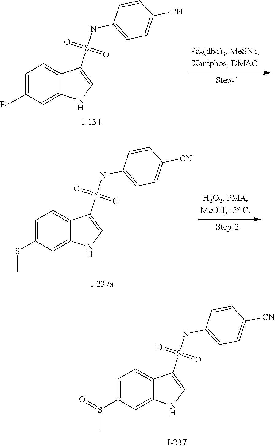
C1=C(Br)C=C2C(=C1)C(S(NC1=CC=C([CN])C=C1)(=O)=O)=CN2.C1=C(SC)C=C2C(=C1)C(S(NC1=CC=C([CN])C=C1)(=O)=O)=CN2.C1=C(S(C)=O)C=C2C(=C1)C(S(NC1=CC=C([CN])C=C1)(=O)=O)=CN2
